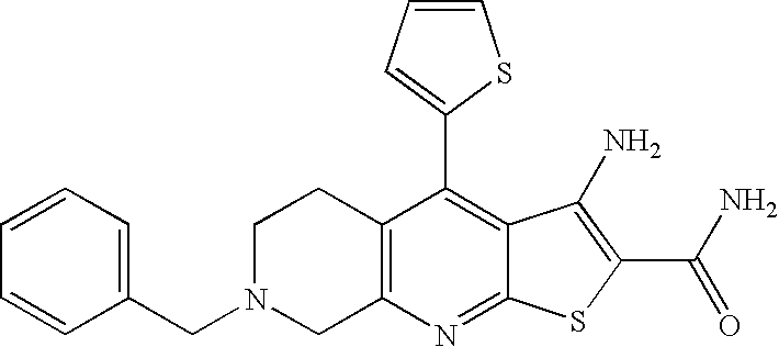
C12=C(C(C3=CC=CS3)=C3C(=N1)SC(C(N)=O)=C3N)CCN(CC1=CC=CC=C1)C2
